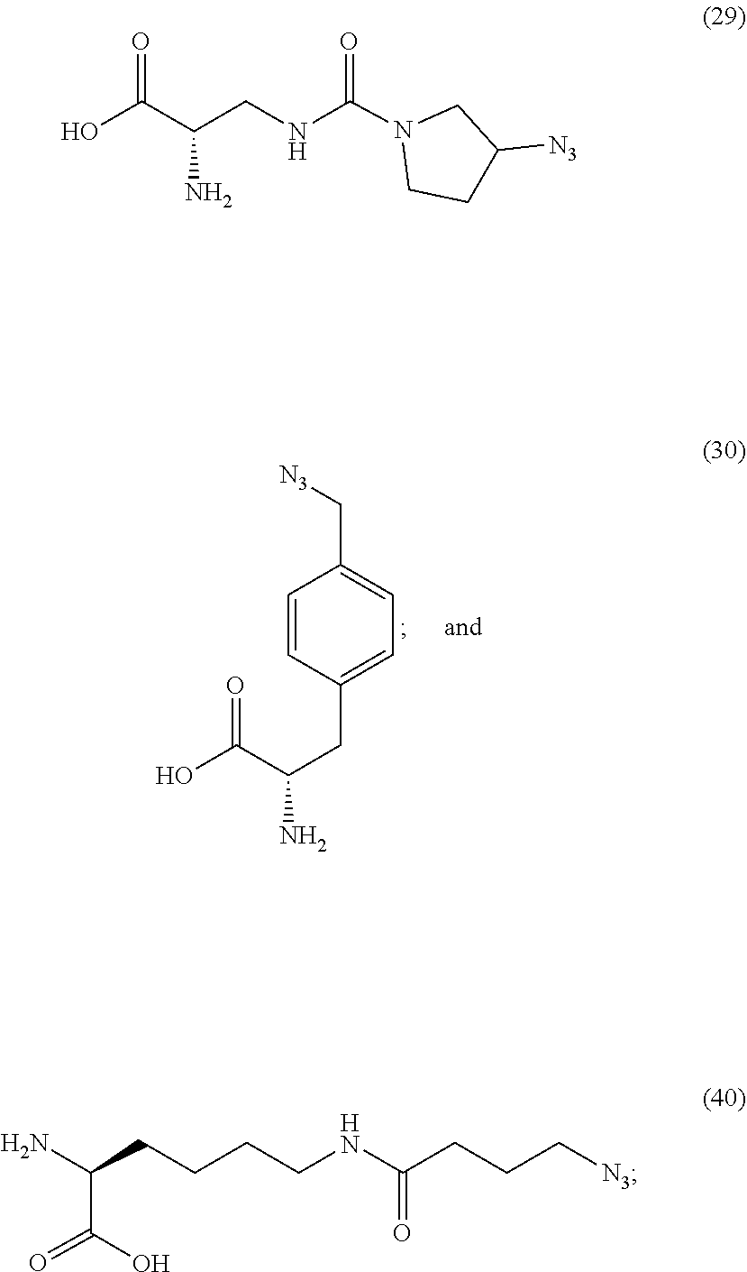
C1=CC(C[N3])=CC=C1CC(C(=O)O)N.C1CN(C(=O)NCC(C(=O)O)N)CC1[N3].C(=O)(C(N)CCCCNC(=O)CCC[N3])O
